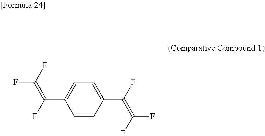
C1=C(C(F)=C(F)F)C=CC(C(F)=C(F)F)=C1
